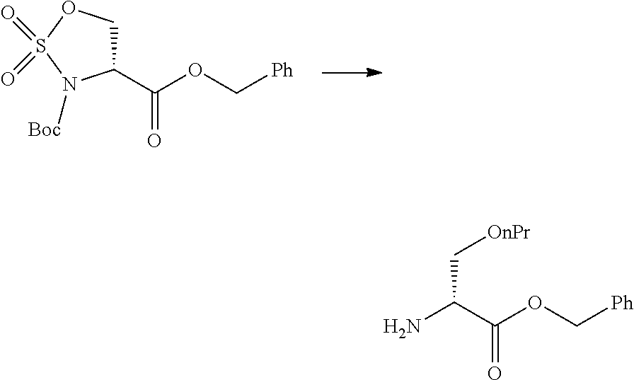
C1(C(OC[Ph])=O)COS(=O)(=O)N1[Boc].C(C[OnPr])(C(OC[Ph])=O)N
